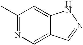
C1(C)=NC=C2C(=C1)NN=C2
